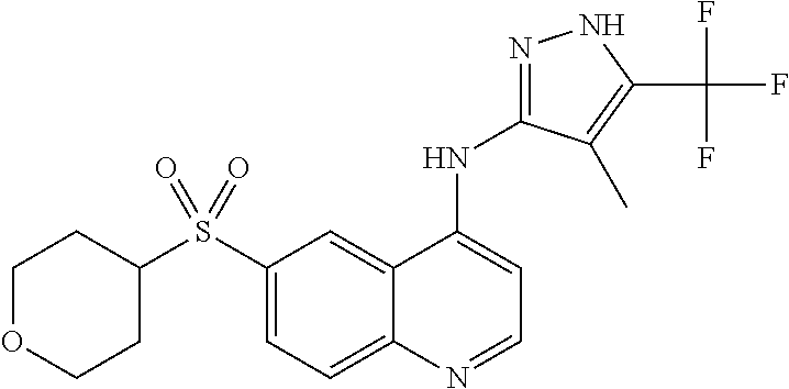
C1(S(C2CCOCC2)(=O)=O)=CC=C2C(=C1)C(NC1=NNC(C(F)(F)F)=C1C)=CC=N2
